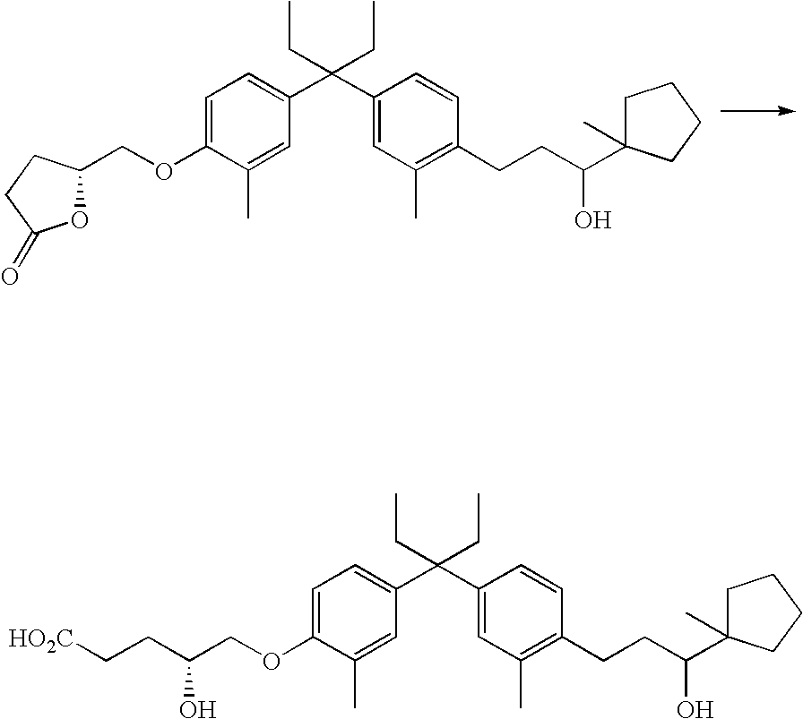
C1=C(OCC2OC(=O)CC2)C(C)=CC(C(C2=CC(C)=C(CCC(O)C3(C)CCCC3)C=C2)(CC)CC)=C1.C1=C(OCC(O)CC[HO2C])C(C)=CC(C(C2=CC(C)=C(CCC(O)C3(C)CCCC3)C=C2)(CC)CC)=C1
